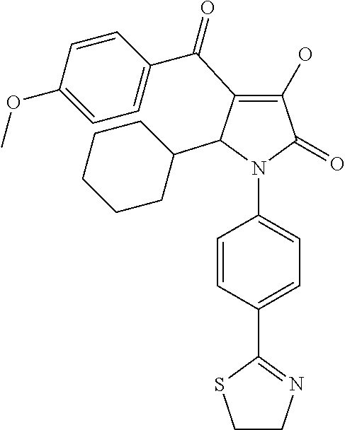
C1(O)=C(C(C2=CC=C(OC)C=C2)=O)C(C2CCCCC2)N(C2=CC=C(C3=NCCS3)C=C2)C1=O
